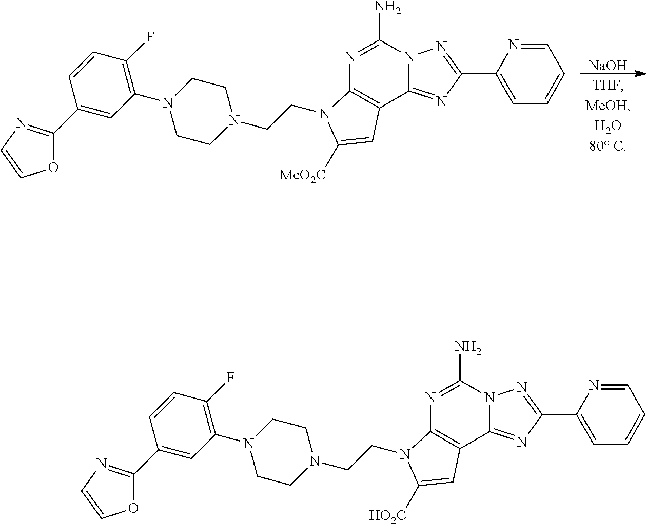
N1=C(N)N2C(=NC(C3=CC=CC=N3)=N2)C2=C1N(CCN1CCN(C3=C(F)C=CC(C4=NC=CO4)=C3)CC1)C([MeO2C])=C2.[NaOH].N1=C(N)N2C(=NC(C3=CC=CC=N3)=N2)C2=C1N(CCN1CCN(C3=C(F)C=CC(C4=NC=CO4)=C3)CC1)C([HO2C])=C2
